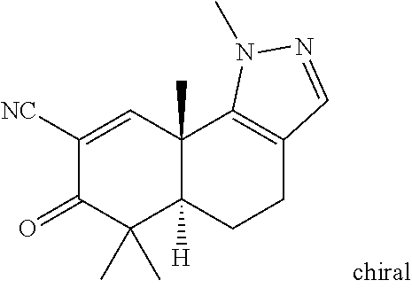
C1([NC])=CC2(C)C([H])(C(C)(C)C1=O)CCC1=C2N(C)N=C1
